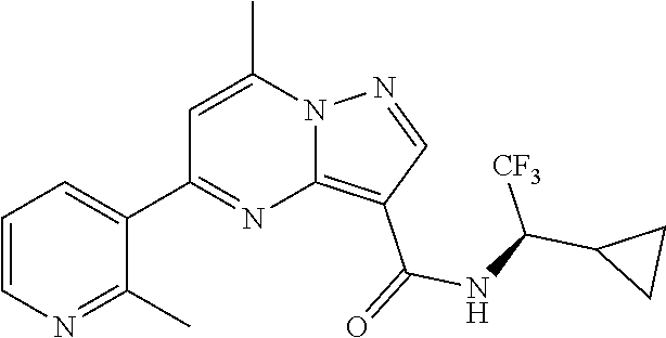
C1=CN=C(C)C(C2=NC3=C(C(NC([CF3])C4CC4)=O)C=NN3C(C)=C2)=C1
